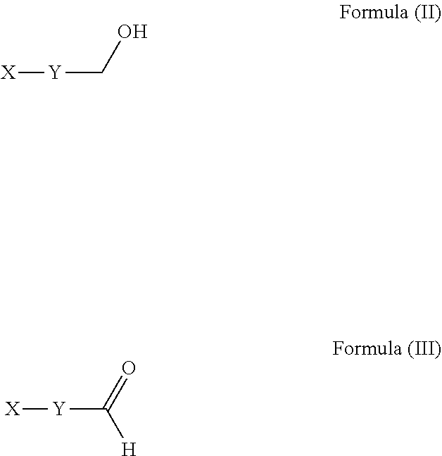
[X][Y]CO.[X][Y]C([H])=O
